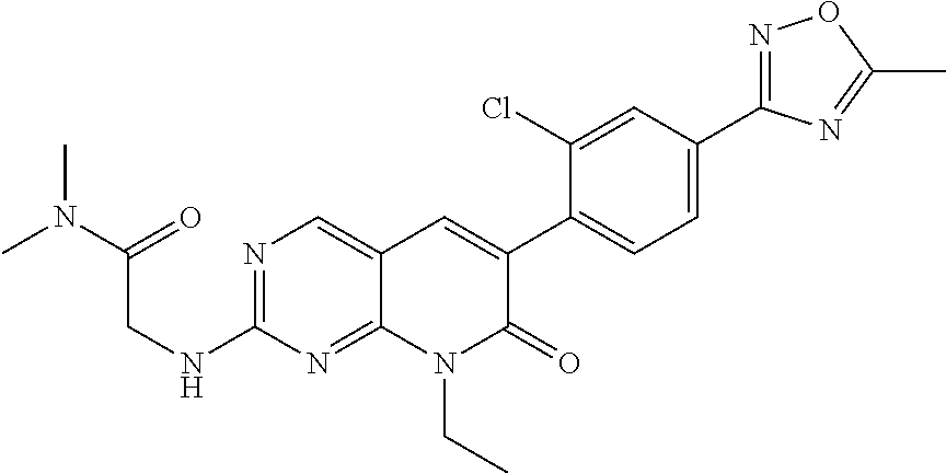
N1=C(C2=CC=C(C3=CC4=CN=C(NCC(=O)N(C)C)N=C4N(CC)C3=O)C(Cl)=C2)N=C(C)O1
